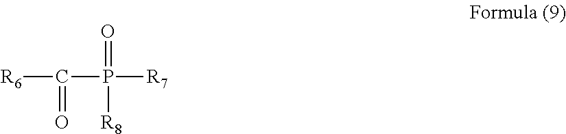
[R6]C(=O)P([R7])(=O)[R8]
